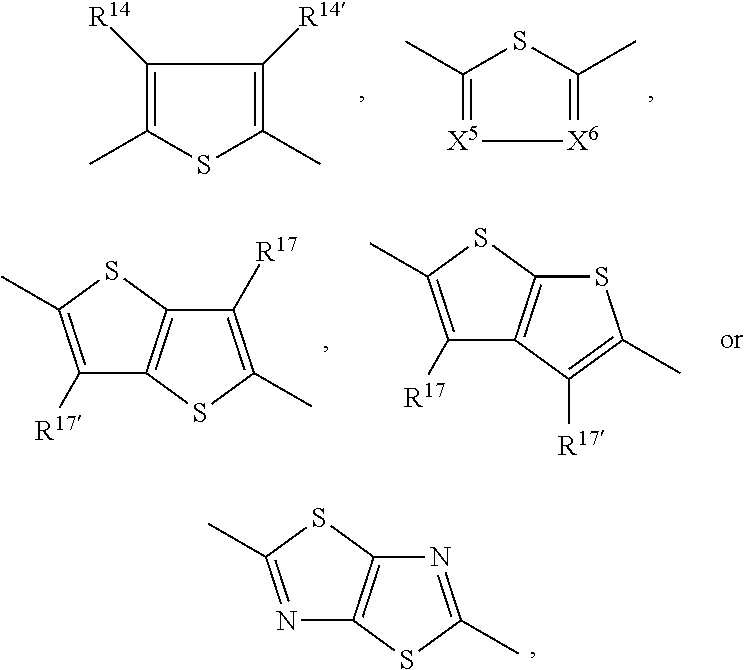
CC1=C([R14])C([R14])=C(C)S1.C1(C)=[X5][X6]=C(C)S1.C1([R17])=C(C)SC2=C1SC(C)=C2[R17].C1([R17])=C(C)SC2=C1C([R17])=C(C)S2.N1=C(C)SC2=C1SC(C)=N2
